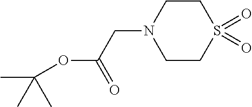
CC(C)(C)OC(CN1CCS(=O)(=O)CC1)=O
